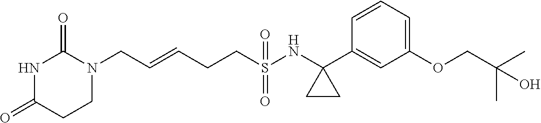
C(=CCCS(NC1(C2=CC(OCC(C)(C)O)=CC=C2)CC1)(=O)=O)CN1C(=O)NC(=O)CC1
